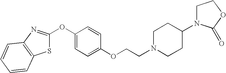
O(C1=CC=C(OCCN2CCC(N3CCOC3=O)CC2)C=C1)C1=NC2=C(S1)C=CC=C2
